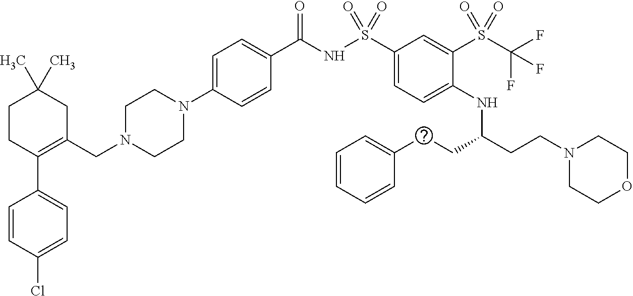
C1=CC(Cl)=CC=C1C1=C(CN2CCN(C3=CC=C(C(NS(C4=CC=C(NC(CCN5CCOCC5)CCC5=CC=CC=C5)C(S(C(F)(F)F)(=O)=O)=C4)(=O)=O)=O)C=C3)CC2)CC(C)(C)CC1
